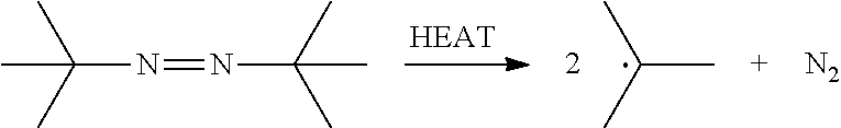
C(N=NC(C)(C)C)(C)(C)C.C(C)(C)C.[N2]
